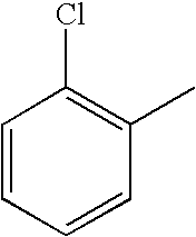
C1=CC=CC(C)=C1Cl
